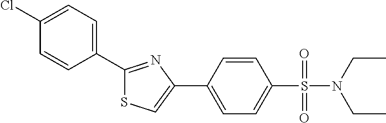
C1=CC(C2=CSC(C3=CC=C(Cl)C=C3)=N2)=CC=C1S(=O)(N(CC)CC)=O
